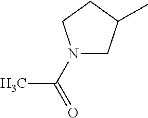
N1(C(C)=O)CC(C)CC1
